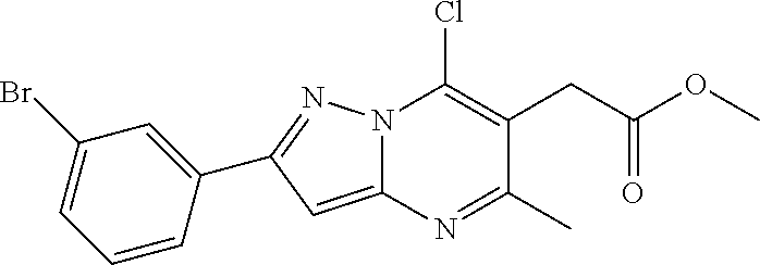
N12C(=CC(C3=CC(Br)=CC=C3)=N1)N=C(C)C(CC(OC)=O)=C2Cl
